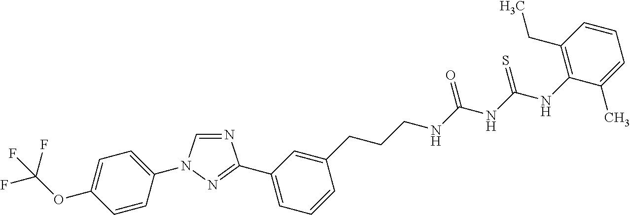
N1=CN(C2=CC=C(OC(F)(F)F)C=C2)N=C1C1=CC=CC(CCCNC(NC(NC2=C(CC)C=CC=C2C)=S)=O)=C1
